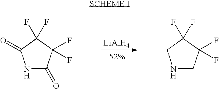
[LiAlH4].N1C(=O)C(F)(F)C(F)(F)C1=O.N1CC(F)(F)C(F)(F)C1
